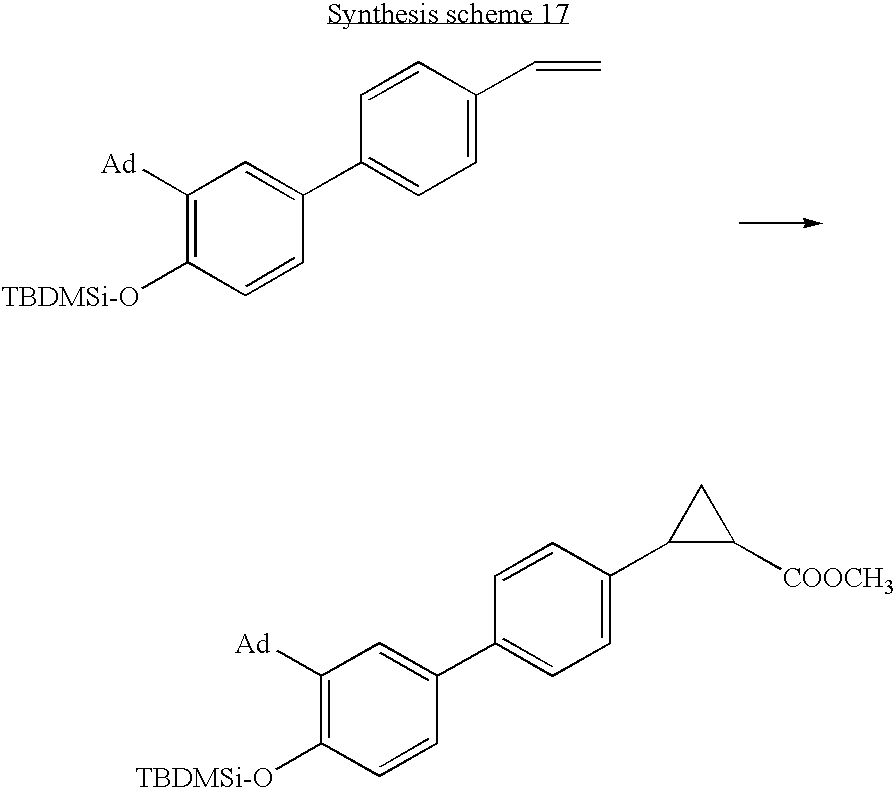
C1([Ad])=C([TBDMSi-O])C=CC(C2=CC=C(C=C)C=C2)=C1.C1([Ad])=C([TBDMSi-O])C=CC(C2=CC=C(C3C([COOCH3])C3)C=C2)=C1
